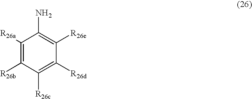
C1([R26b])=C([R26a])C(N)=C([R26e])C([R26d])=C1[R26c]
